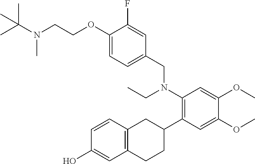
C1=CC2=C(C=C1O)CCC(C1=C(N(CC)CC3=CC=C(OCCN(C(C)(C)C)C)C(F)=C3)C=C(OC)C(OC)=C1)C2
